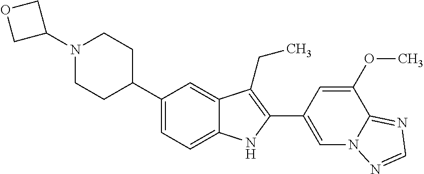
C1(N2CCC(C3=CC=C4C(=C3)C(CC)=C(C3=CN5C(=NC=N5)C(OC)=C3)N4)CC2)COC1
